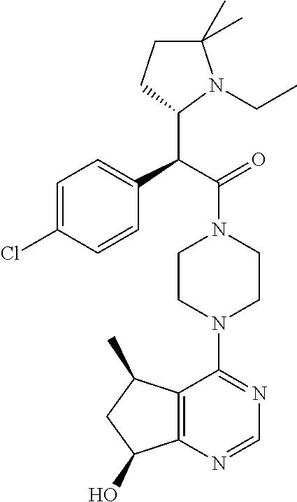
C(C(=O)N1CCN(C2=NC=NC3=C2C(C)CC3O)CC1)(C1N(CC)C(C)(C)CC1)C1=CC=C(Cl)C=C1
